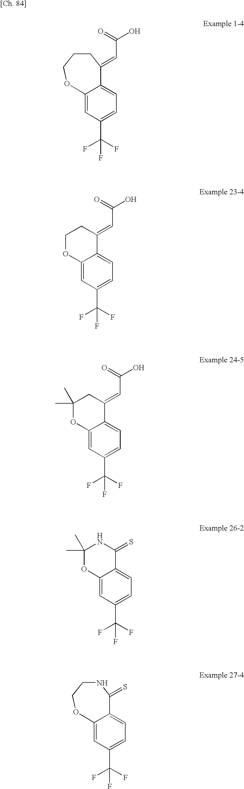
C(O)(=O)C=C1C2=CC=C(C(F)(F)F)C=C2OCCC1.C(O)(=O)C=C1C2=CC=C(C(F)(F)F)C=C2OCC1.C(O)(=O)C=C1C2=CC=C(C(F)(F)F)C=C2OC(C)(C)C1.S=C1C2=CC=C(C(F)(F)F)C=C2OC(C)(C)N1.S=C1C2=CC=C(C(F)(F)F)C=C2OCCN1
